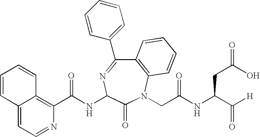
C1(C(NC2N=C(C3=CC=CC=C3)C3=C(N(CC(NC(C([H])=O)CC(=O)O)=O)C2=O)C=CC=C3)=O)=C2C(=CC=N1)C=CC=C2
